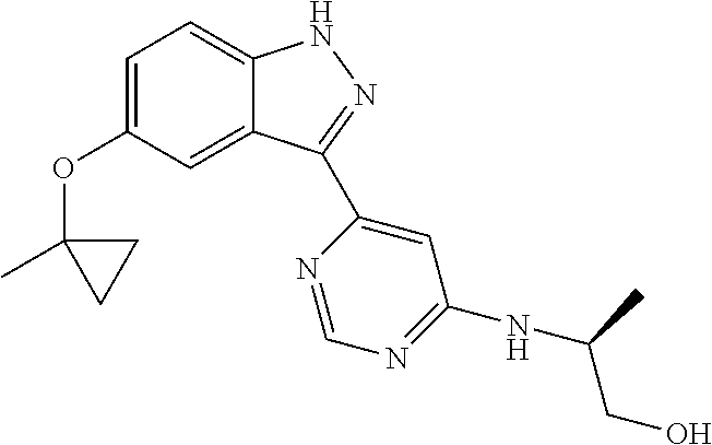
C1=C(OC2(C)CC2)C=C2C(=C1)NN=C2C1=CC(NC(C)CO)=NC=N1
